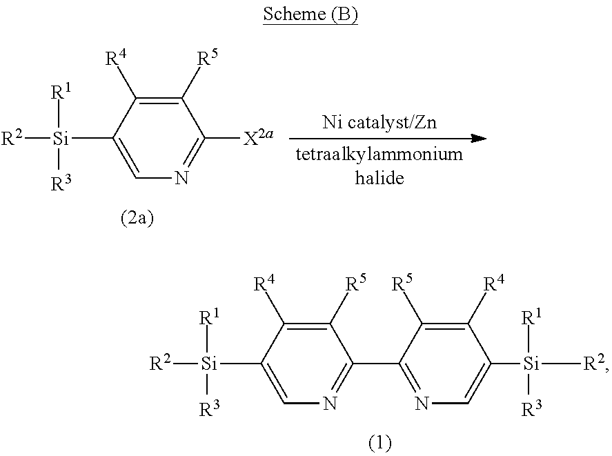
C1=C([Si]([R2])([R1])[R3])C([R4])=C([R5])C([X2a])=N1.C1=C([Si]([R2])([R1])[R3])C([R4])=C([R5])C(C2=NC=C([Si]([R2])([R1])[R3])C([R4])=C2[R5])=N1
